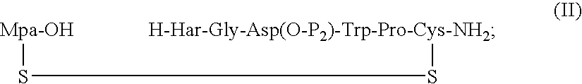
[Mpa-OH]SS[H-Har-Gly-Asp(O-P2)-Trp-Pro-Cys-NH2]
